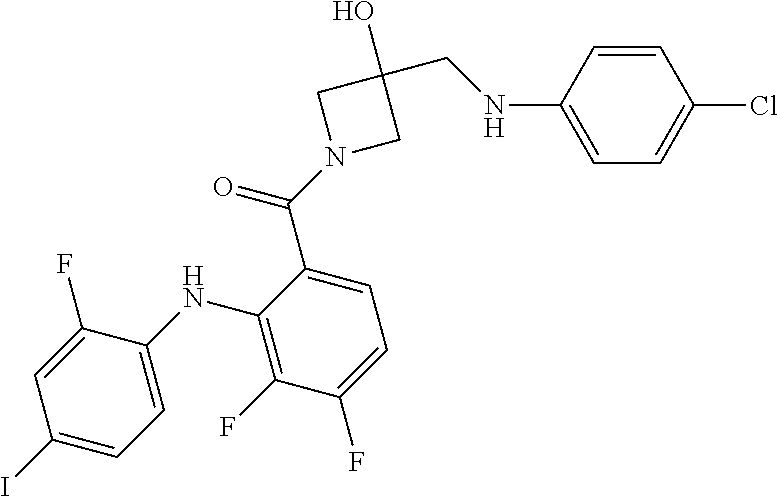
C1(I)=CC=C(NC2=C(F)C(F)=CC=C2C(N2CC(CNC3=CC=C(Cl)C=C3)(O)C2)=O)C(F)=C1
